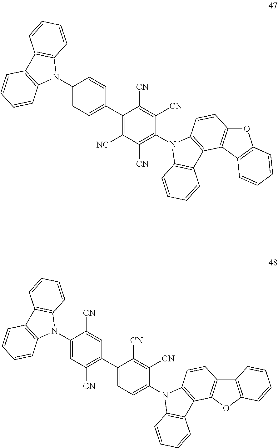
C1(N2C3=C(C4=C2C=CC=C4)C=CC=C3)=CC([CN])=C(C2=CC=C(N3C4=C(C5=C3C=CC3=C5OC5=C3C=CC=C5)C=CC=C4)C([CN])=C2[CN])C=C1[CN].C1(N2C3=C(C4=C2C=CC=C4)C=CC=C3)=CC=C(C2=C([NC])C([CN])=C(N3C4=C(C5=C3C=CC3=C5C5=C(O3)C=CC=C5)C=CC=C4)C([CN])=C2[CN])C=C1
